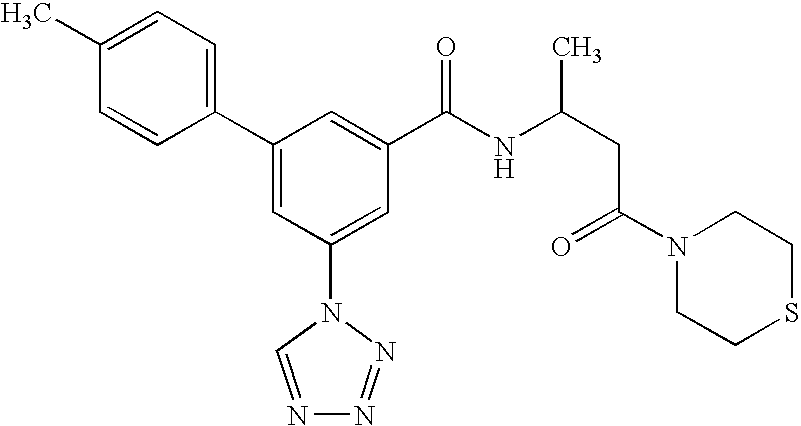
C1(C2=CC(N3C=NN=N3)=CC(C(NC(CC(N3CCSCC3)=O)C)=O)=C2)=CC=C(C)C=C1
